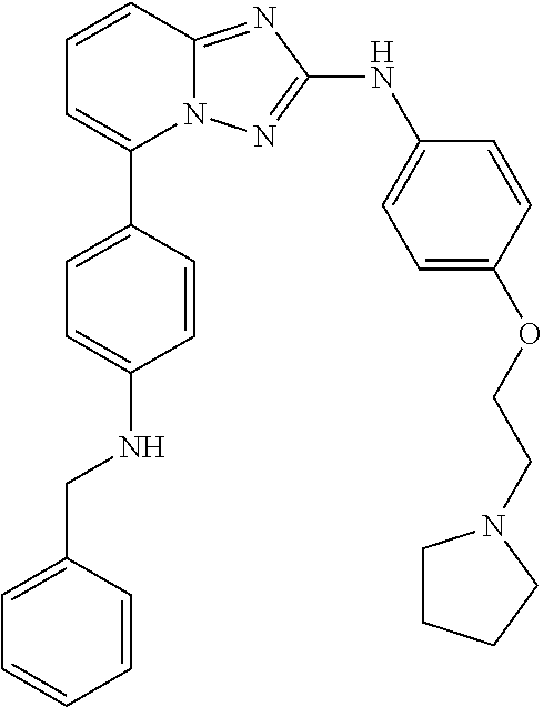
C1=CC2=NC(NC3=CC=C(OCCN4CCCC4)C=C3)=NN2C(C2=CC=C(NCC3=CC=CC=C3)C=C2)=C1
